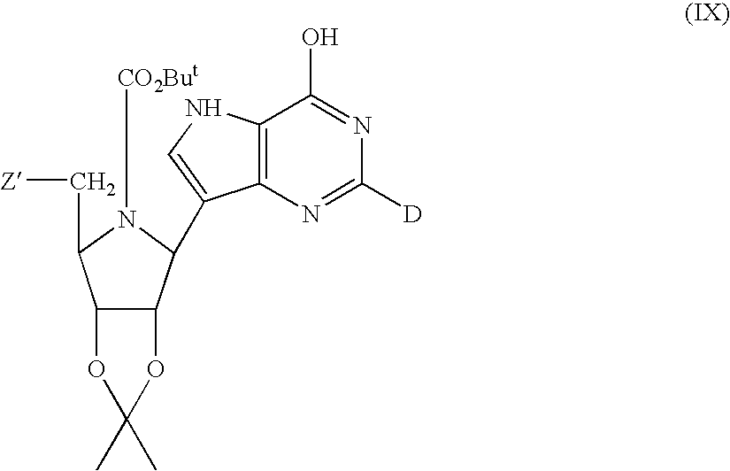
C12C(C(C3=CNC4=C3N=C([D])N=C4O)N([CO2But])C1C[Z])OC(C)(C)O2
